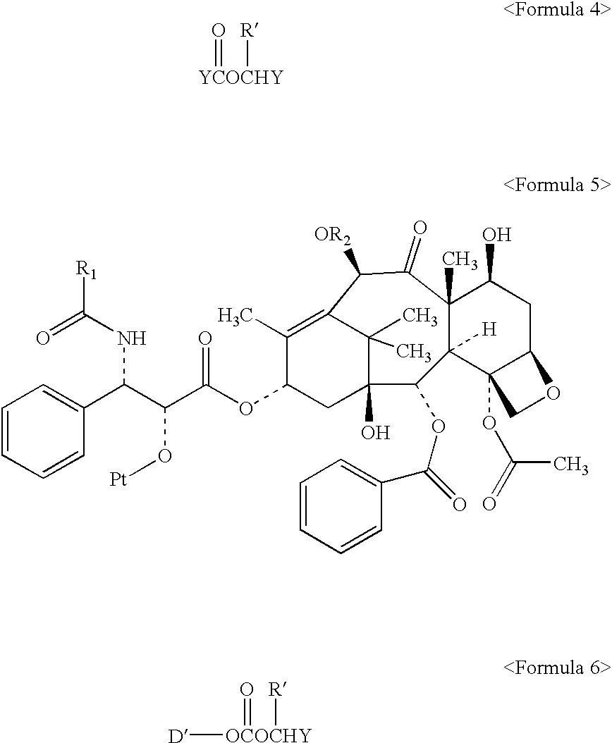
C1=CC=CC(C(C(C(OC2CC3(O)C(C)(C)C(=C2C)C([OR2])C(=O)C2(C)C([H])(C3OC(C3=CC=CC=C3)=O)C3(OC(C)=O)C(CC2O)OC3)=O)O[Pt])NC(=O)[R1])=C1.[YCOCHY](=O)[R].[D][OCOCHY](=O)[R]
